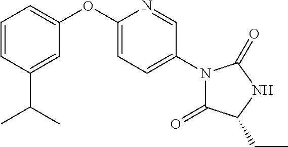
C1=CC(C(C)C)=CC(OC2=CC=C(N3C(=O)C(CC)NC3=O)C=N2)=C1
